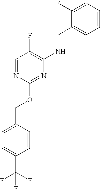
C1=CC(COC2=NC(NCC3=CC=CC=C3F)=C(F)C=N2)=CC=C1C(F)(F)F
